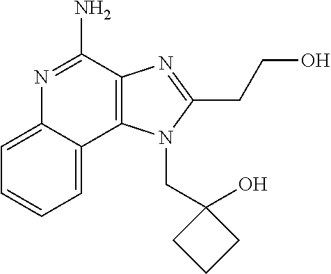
C1=CC=C2C(=C1)N=C(N)C1=C2N(CC2(O)CCC2)C(CCO)=N1
